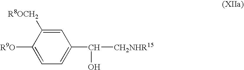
C1=C([R8OCH2])C([R9O])=CC=C1C([CH2NHR15])O
